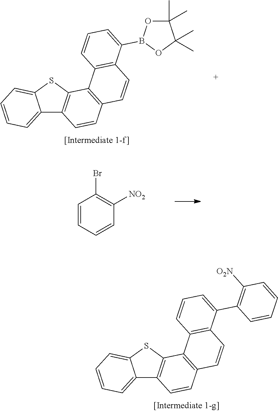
C1=CC=C2C(=C1)SC1=C2C=CC2=C1C1=C(C=C2)C(B2OC(C)(C)C(C)(C)O2)=CC=C1.C1=CC=CC([NO2])=C1Br.C1=CC=C2C(=C1)SC1=C2C=CC2=C1C1=C(C=C2)C(C2=C([O2N])C=CC=C2)=CC=C1
